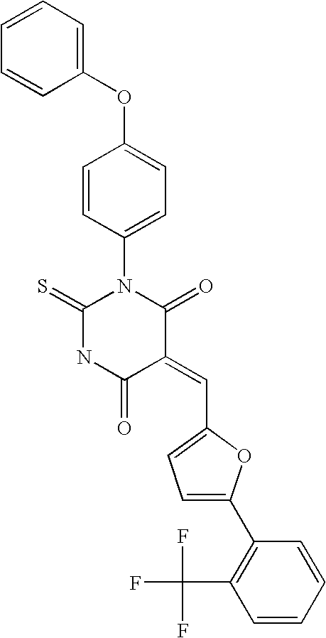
C1(OC2=CC=C(N3C(=S)NC(=O)C(=CC4=CC=C(C5=C(C(F)(F)F)C=CC=C5)O4)C3=O)C=C2)=CC=CC=C1
